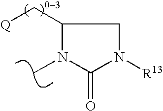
CN1C(=O)N([R13])CC1C[Q]
